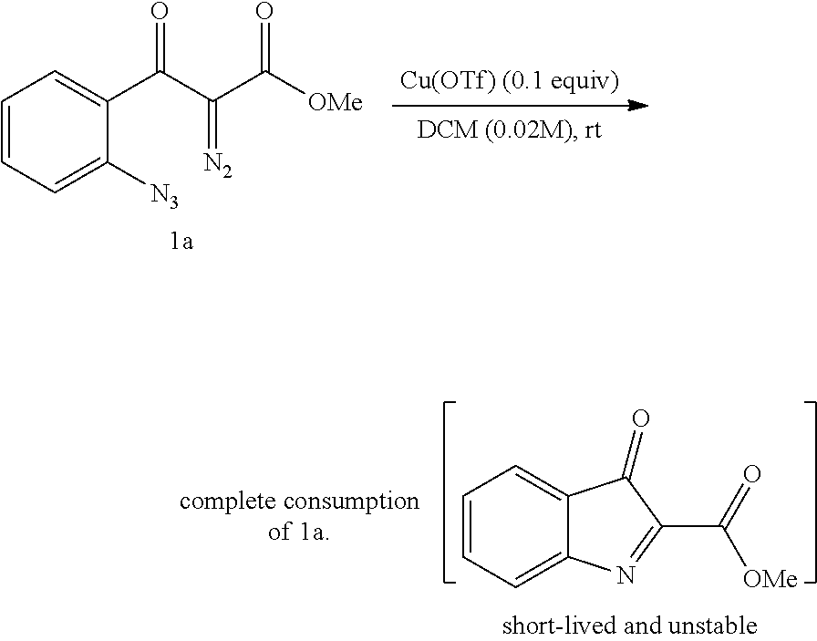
C12=CC=CC=C1N=C(C([OMe])=O)C2=O.O=C(C1=CC=CC=C1[N3])C(=[N2])C(=O)[OMe]
